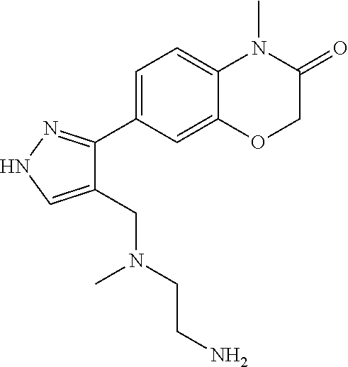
C1(C2=NNC=C2CN(CCN)C)=CC=C2C(=C1)OCC(=O)N2C
